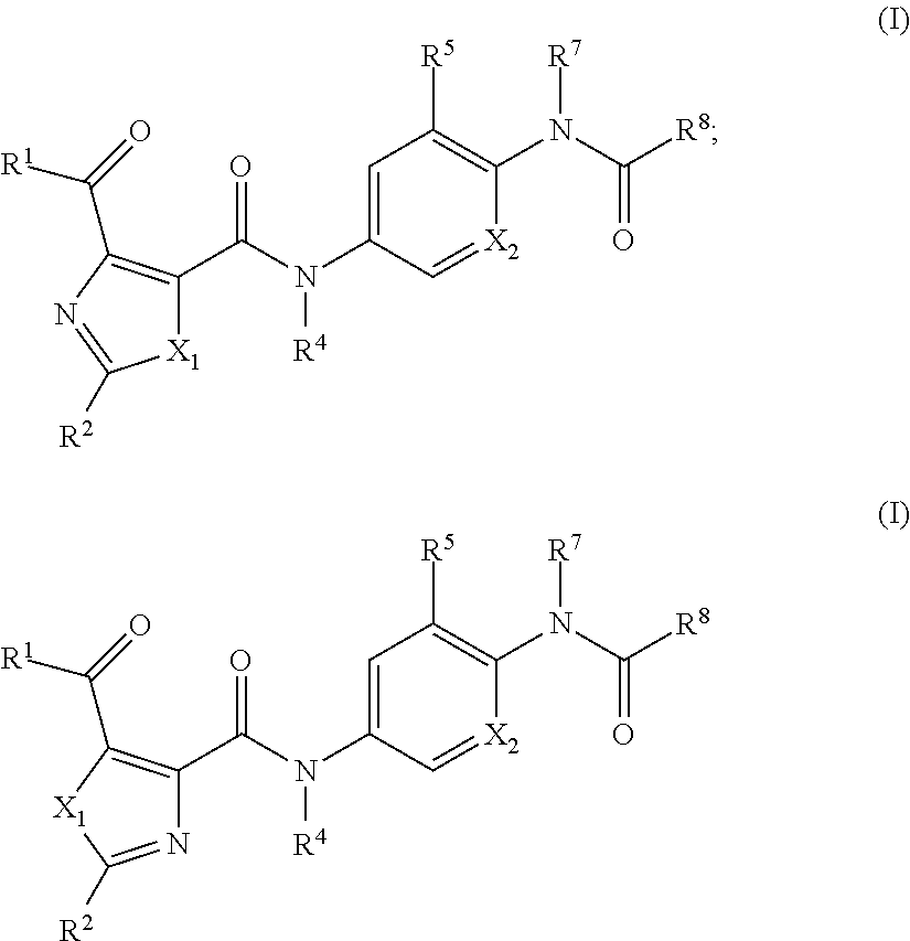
C(N(C1=CC([R5])=C(N(C([R8])=O)[R7])[X2]=C1)[R4])(=O)C1=C(C(=O)[R1])N=C([R2])[X1]1.C(N(C1=CC([R5])=C(N(C([R8])=O)[R7])[X2]=C1)[R4])(=O)C1=C(C(=O)[R1])[X1]C([R2])=N1
